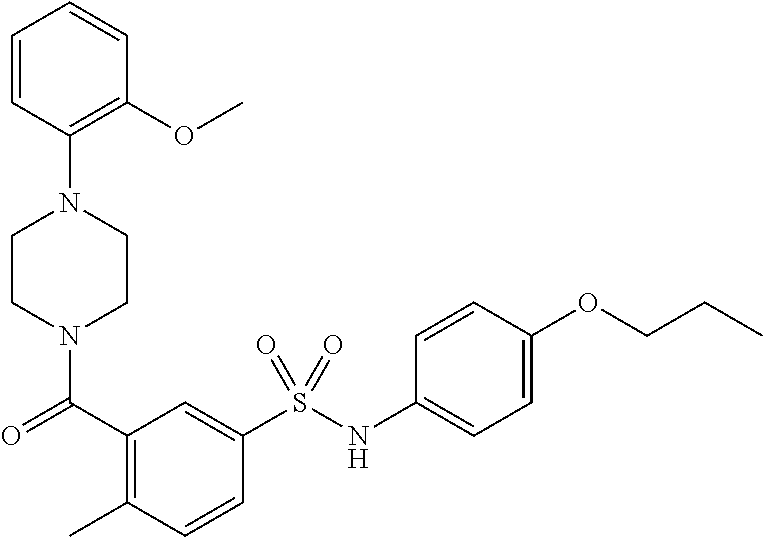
C1CN(C(=O)C2=C(C)C=CC(S(NC3=CC=C(OCCC)C=C3)(=O)=O)=C2)CCN1C1=C(OC)C=CC=C1
